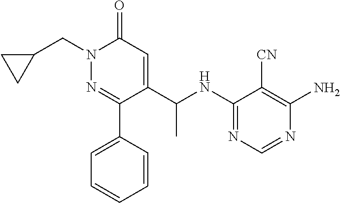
C(N1N=C(C2=CC=CC=C2)C(C(NC2=NC=NC(N)=C2[CN])C)=CC1=O)C1CC1
